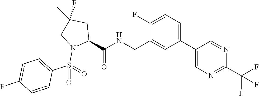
C(C1=CC(C2=CN=C(C(F)(F)F)N=C2)=CC=C1F)NC(C1CC(C)(F)CN1S(=O)(C1=CC=C(F)C=C1)=O)=O
